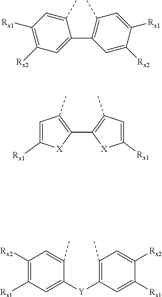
C1([Rx1])=C([Rx2])C=C(C2=C(C)C=C([Rx1])C([Rx2])=C2)C(C)=C1.C1(C2=C(C)C=C([Rx1])[X]2)=C(C)C=C([Rx1])[X]1.C1([Rx2])=C([Rx1])C=C([Y]C2=C(C)C=C([Rx2])C([Rx1])=C2)C(C)=C1
